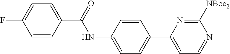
C1=CC(C(=O)NC2=CC=C(C3=CC=NC([NBoc2])=N3)C=C2)=CC=C1F
